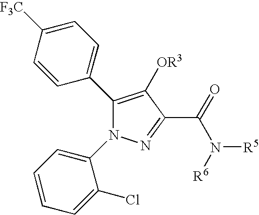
C1([F3C])=CC=C(C2=C([OR3])C(C(=O)N([R6])[R5])=NN2C2=CC=CC=C2Cl)C=C1
